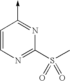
C1=CN=C(S(C)(=O)=O)N=C1->C
